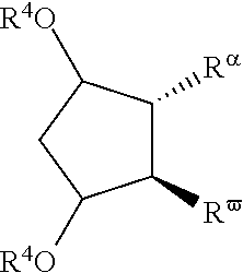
C1([Rv])C([Ra])C([R4O])CC1[R4O]
